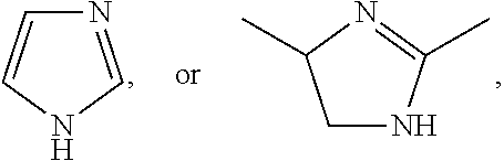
N1=CNC=C1.C1NC(C)=NC1C
